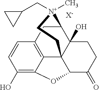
C1(O)=C2C3=C(C=C1)CC1C4(O)C3(C(C(=O)CC4)O2)CC[N+]1(CC1CC1)C.[X-]
